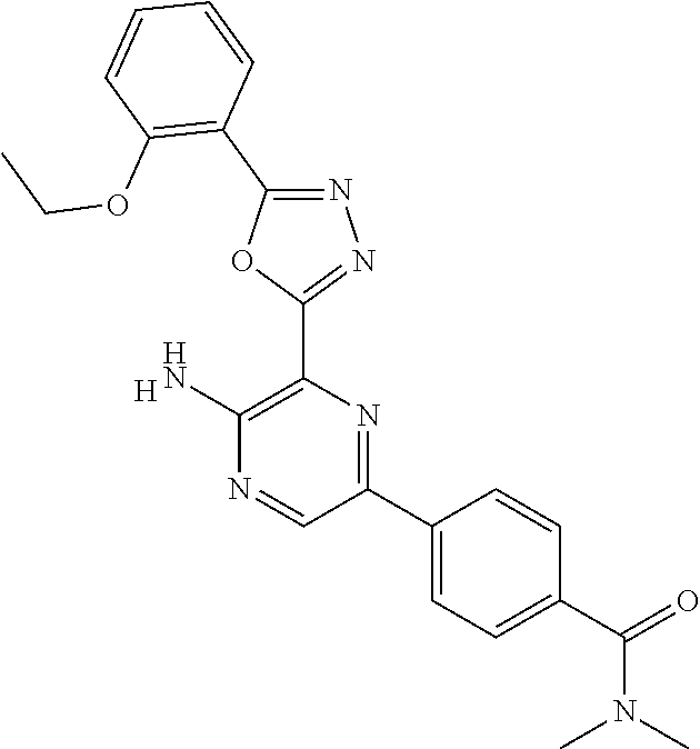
[H].C1(N)=C(C2=NN=C(C3=C(OCC)C=CC=C3)O2)N=C(C2=CC=C(C(=O)N(C)C)C=C2)C=N1
